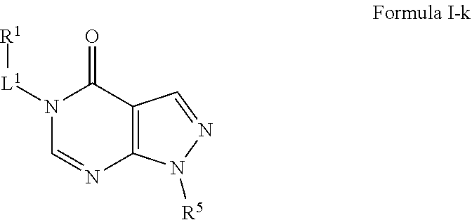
N1([L1][R1])C=NC2=C(C1=O)C=NN2[R5]
